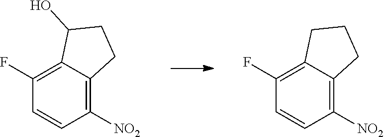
C1(F)=C2C(=C([NO2])C=C1)CCC2.C1(F)=C2C(=C([NO2])C=C1)CCC2O
